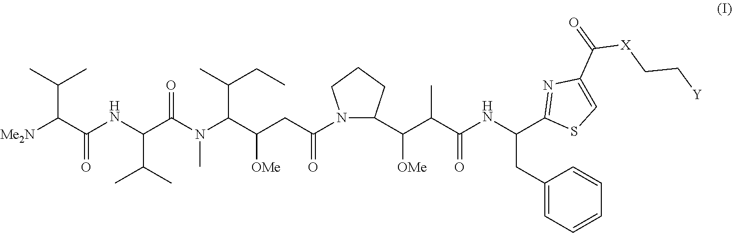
N1(C(CC(C(N(C(C(NC(C([Me2N])C(C)C)=O)C(C)C)=O)C)C(C)CC)[OMe])=O)C(C(C(C(NC(C2=NC(C(=O)[X]CC[Y])=CS2)CC2=CC=CC=C2)=O)C)[OMe])CCC1
